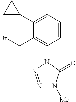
C1=CC=C(C2CC2)C(CBr)=C1N1N=NN([Me])C1=O
